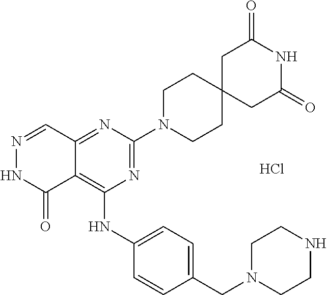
C12=NC(N3CCC4(CC3)CC(=O)NC(=O)C4)=NC(NC3=CC=C(CN4CCNCC4)C=C3)=C1C(=O)NN=C2.Cl
